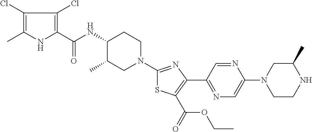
C1(Cl)=C(C)NC(C(NC2C(C)CN(C3=NC(C4=NC=C(N5CCNC(C)C5)N=C4)=C(C(=O)OCC)S3)CC2)=O)=C1Cl
